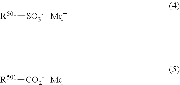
[R501][SO3-].[Mq+].[R501][CO2-].[Mq+]
